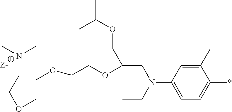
C1(C)=CC(N(CC)CC(COC(C)C)OCCOCCOCC[N+](C)(C)C)=CC=C1*
